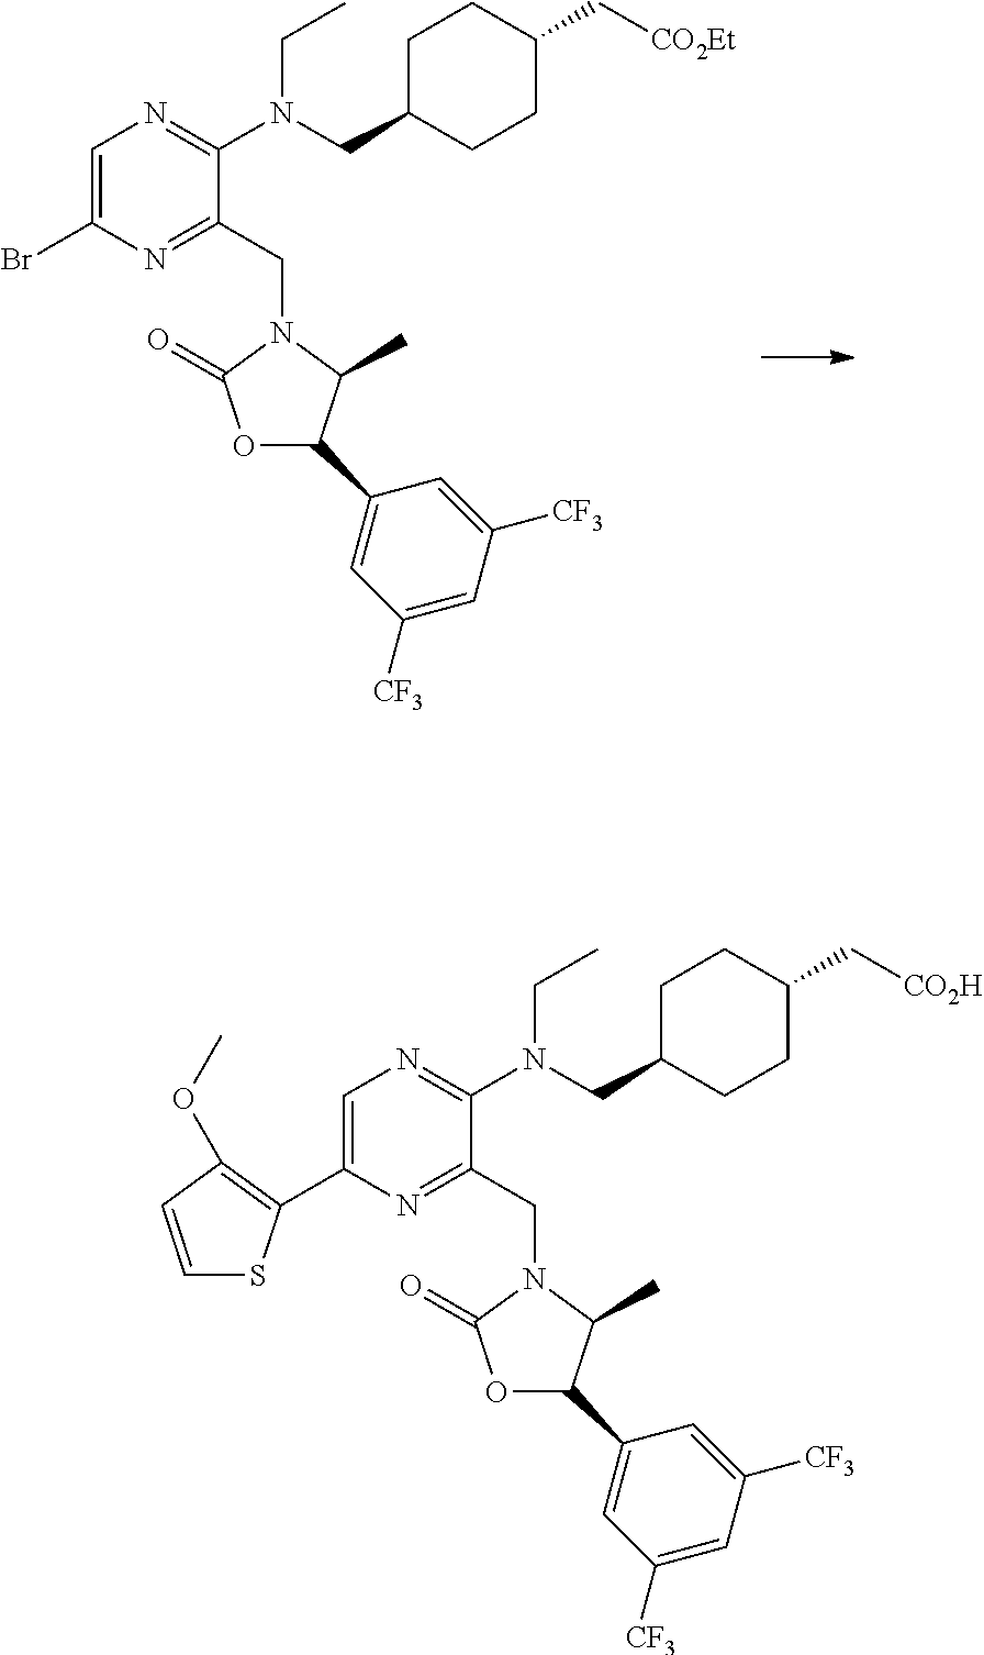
C1=C(Br)N=C(CN2C(C)C(C3=CC([CF3])=CC([CF3])=C3)OC2=O)C(N(CC)CC2CCC(C[CO2Et])CC2)=N1.C1=C(C2=C(OC)C=CS2)N=C(CN2C(C)C(C3=CC([CF3])=CC([CF3])=C3)OC2=O)C(N(CC)CC2CCC(C[CO2H])CC2)=N1
